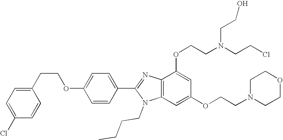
C1(CCOC2=CC=C(C3=NC4=C(N3CCCC)C=C(OCCN3CCOCC3)C=C4OCCN(CCCl)CCO)C=C2)=CC=C(Cl)C=C1
